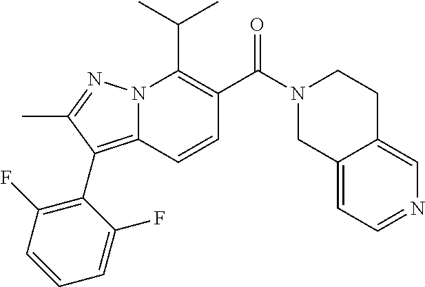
CC(C)C1=C(C(N2CC3=CC=NC=C3CC2)=O)C=CC2=C(C3=C(F)C=CC=C3F)C(C)=NN12
